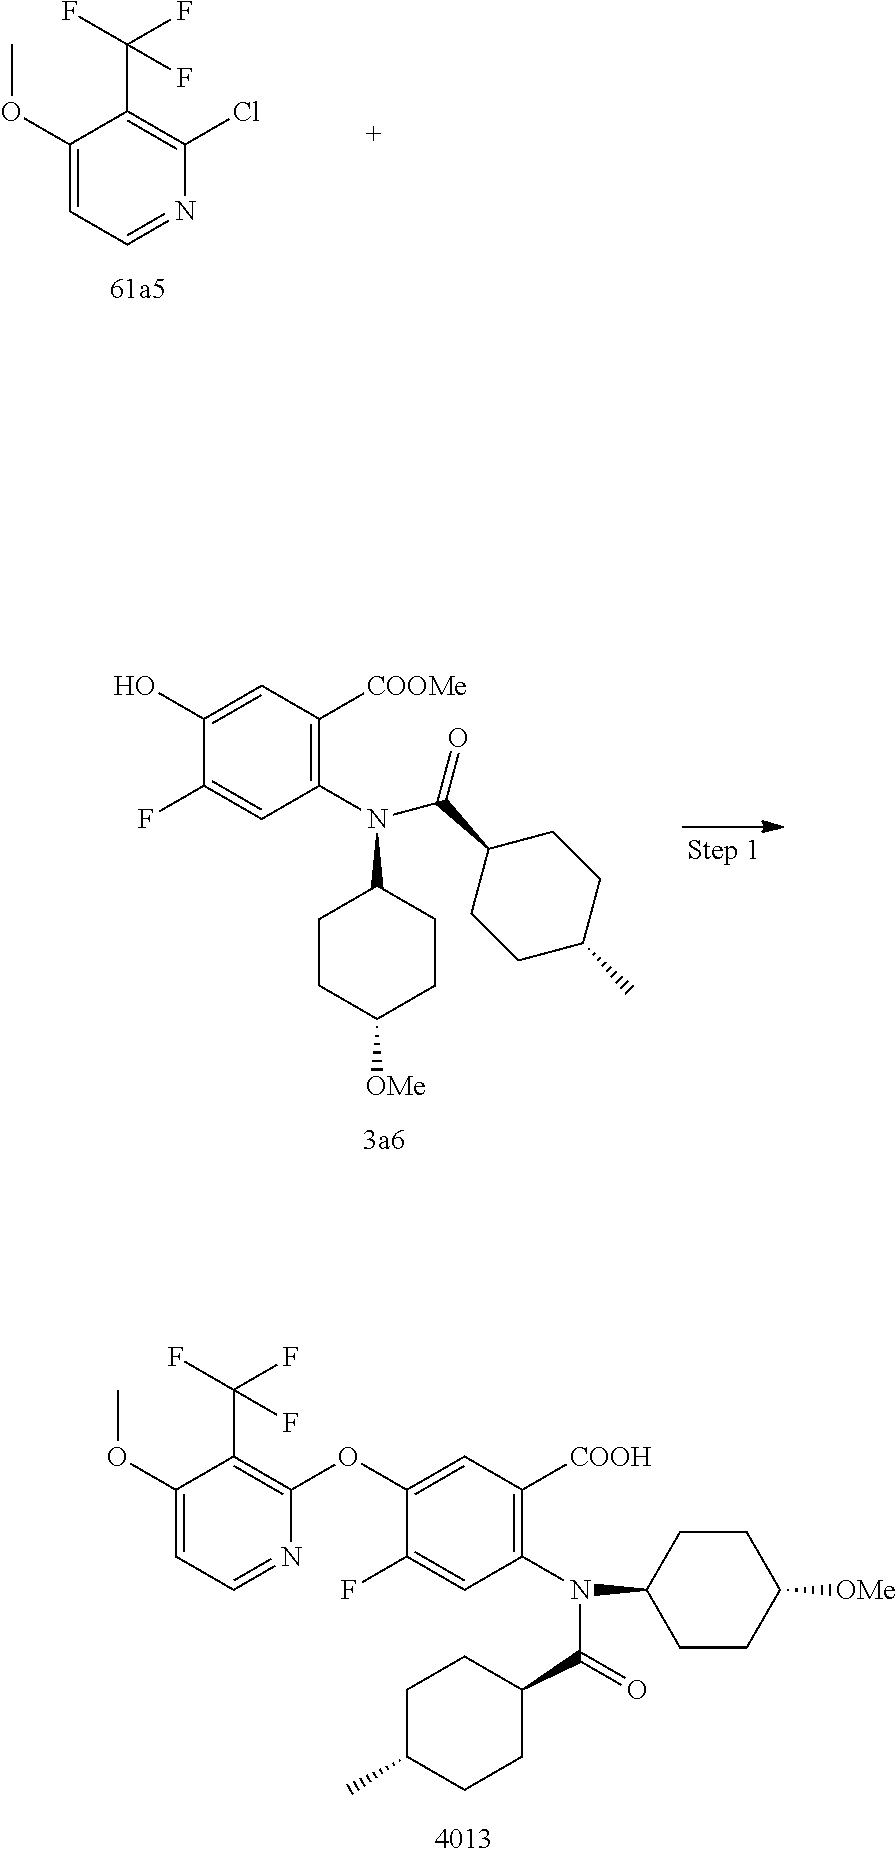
C1(OC)=CC=NC(OC2=CC([COOH])=C(N(C(=O)C3CCC(C)CC3)C3CCC([OMe])CC3)C=C2F)=C1C(F)(F)F.C1(OC)=CC=NC(Cl)=C1C(F)(F)F.C1(N(C2CCC([OMe])CC2)C(C2CCC(C)CC2)=O)=C([COOMe])C=C(O)C(F)=C1
